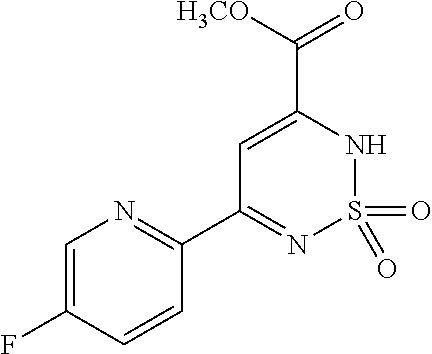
C1=C(C([H3CO])=O)NS(=O)(=O)N=C1C1=NC=C(F)C=C1
